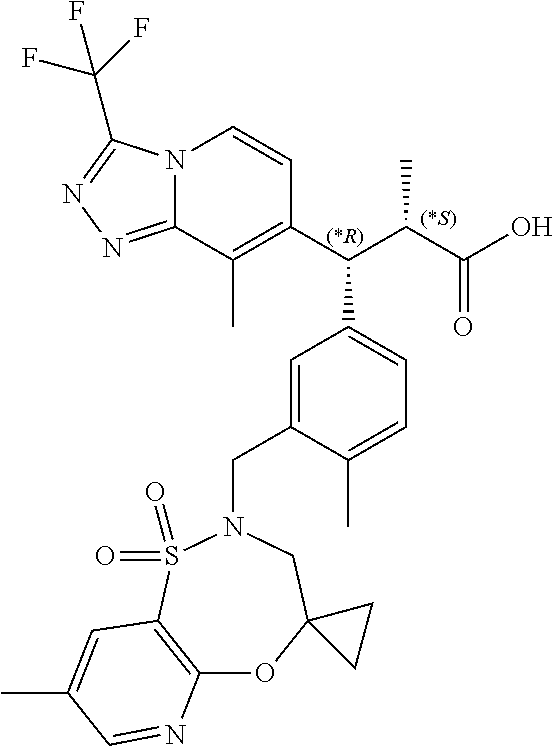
N12C(=NN=C1C(F)(F)F)C(C)=C(C(C(C(O)=O)C)C1=CC=C(C)C(CN3CC4(OC5=C(S3(=O)=O)C=C(C)C=N5)CC4)=C1)C=C2
